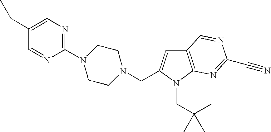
C1(CC)=CN=C(N2CCN(CC3=CC4=C(N3CC(C)(C)C)N=C(C#N)N=C4)CC2)N=C1
